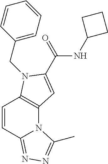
C1=CC2=NN=C(C)N2C2=C1N(CC1=CC=CC=C1)C(C(NC1CCC1)=O)=C2
